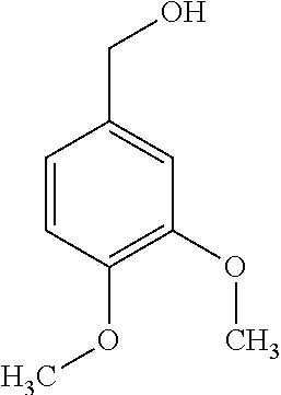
C1=CC(OC)=C(OC)C=C1CO
